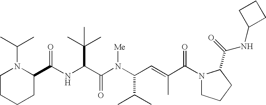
N(C(C(N(C(C(C)C)C=C(C)C(N1CCCC1C(=O)NC1CCC1)=O)[Me])=O)C(C)(C)C)C(C1N(C(C)C)CCCC1)=O
